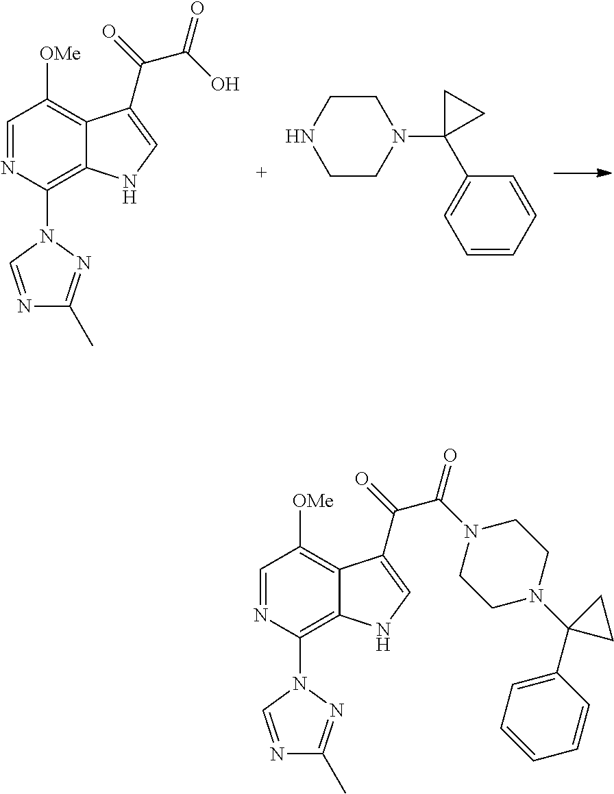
C1=CC=C(C2(N3CCNCC3)CC2)C=C1.C1=NC(N2C=NC(C)=N2)=C2C(=C1[OMe])C(C(=O)C(O)=O)=CN2.C1=NC(N2C=NC(C)=N2)=C2C(=C1[OMe])C(C(=O)C(N1CCN(C3(C4=CC=CC=C4)CC3)CC1)=O)=CN2
